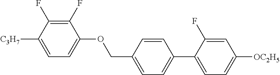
C1(F)=C(F)C([C3H7])=CC=C1OCC1=CC=C(C2=CC=C([OC2H5])C=C2F)C=C1
